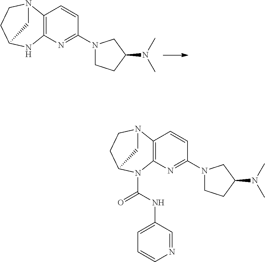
C12=C(N=C(N3CCC(N(C)C)C3)C=C1)NC1CCN2C1.C12=C(N=C(N3CCC(N(C)C)C3)C=C1)N(C(NC1=CC=CN=C1)=O)C1CCN2C1
